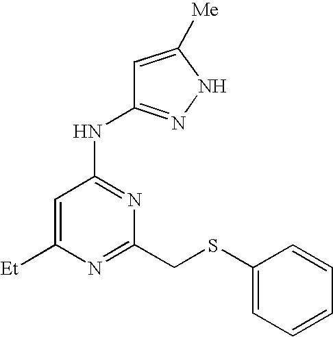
N(C1=NC(CSC2=CC=CC=C2)=NC([Et])=C1)C1=NNC([Me])=C1
